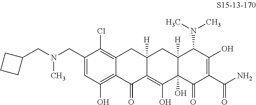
C12=C(Cl)C(CN(CC3CCC3)C)=CC(O)=C1C(=O)C1=C(O)C3(O)C([H])(CC1([H])C2)C(N(C)C)C(O)=C(C(N)=O)C3=O
